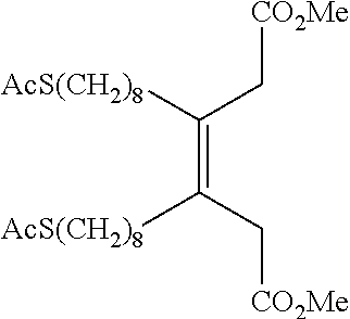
[AcS(CH2)8]C(C[CO2Me])=C(C[CO2Me])[AcS(CH2)8]
